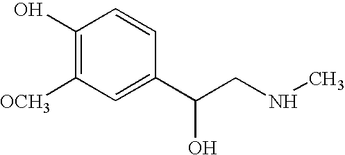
C1=C(C(CNC)O)C=CC(O)=C1[OCH3]
